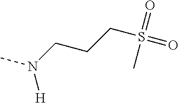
CN(CCCS(=O)(=O)C)[H]
